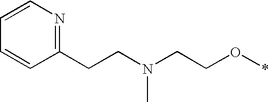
C1=CN=C(CCN(CCO*)C)C=C1
